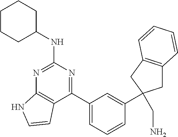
C1(C2=CC=CC(C3(CN)CC4=C(C3)C=CC=C4)=C2)=NC(NC2CCCCC2)=NC2=C1C=CN2
